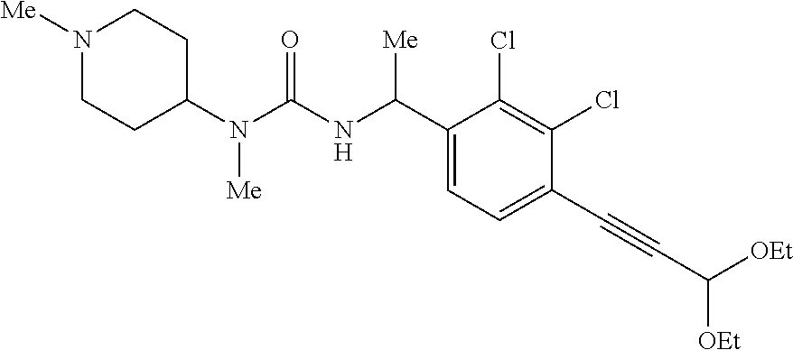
C1(N(C(NC(C2=CC=C(C#CC([OEt])[OEt])C(Cl)=C2Cl)[Me])=O)[Me])CCN([Me])CC1
